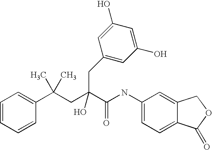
C1=CC=CC(C(CC(C(NC2=CC=C3C(=C2)COC3=O)=O)(O)CC2=CC(O)=CC(O)=C2)(C)C)=C1
